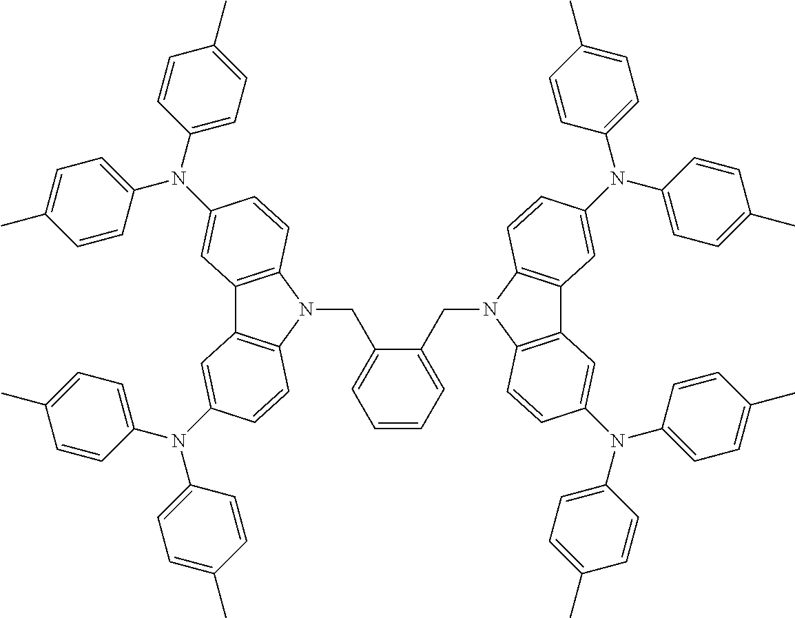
C1=CC=C(CN2C3=C(C4=C2C=CC(N(C2=CC=C(C)C=C2)C2=CC=C(C)C=C2)=C4)C=C(N(C2=CC=C(C)C=C2)C2=CC=C(C)C=C2)C=C3)C(CN2C3=C(C4=C2C=CC(N(C2=CC=C(C)C=C2)C2=CC=C(C)C=C2)=C4)C=C(N(C2=CC=C(C)C=C2)C2=CC=C(C)C=C2)C=C3)=C1
